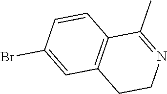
C1=CC(Br)=CC2=C1C(C)=NCC2
